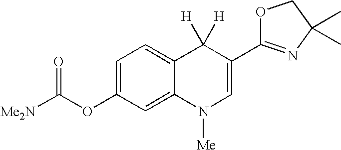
C1=C(OC([Me2N])=O)C=C2C(=C1)C([H])([H])C(C1=NC(C)(C)CO1)=CN2[Me]
